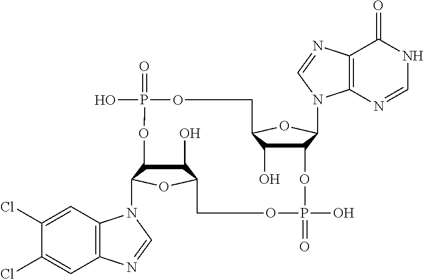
C1(O)C2C(N3C4=C(C=C(Cl)C(Cl)=C4)N=C3)OC1COP(=O)(O)OC1C(O)C(OC1N1C3=C(C(=O)NC=N3)N=C1)COP(=O)(O)O2
